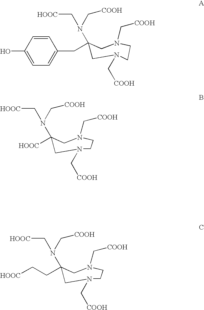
[HOOC]C1(N(C[COOH])C[HOOC])CN(C[COOH])CCN(C[COOH])C1.C(C1(N(C[COOH])C[HOOC])CN(C[COOH])CCN(C[COOH])C1)C1=CC=C(O)C=C1.C(C1(N(C[COOH])C[HOOC])CN(C[COOH])CCN(C[COOH])C1)C[HOOC]
